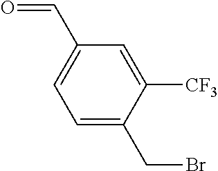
C1(C=O)=CC=C(CBr)C([CF3])=C1
